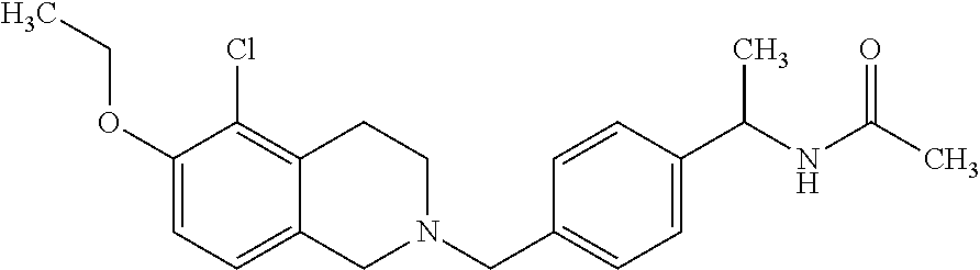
C1(OCC)=CC=C2C(=C1Cl)CCN(CC1=CC=C(C(NC(C)=O)C)C=C1)C2
